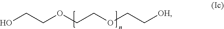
OCCOCCOCC[OH]
